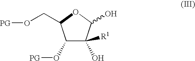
C1(O[PG])C(O)([R1])C(O)OC1CO[PG]
